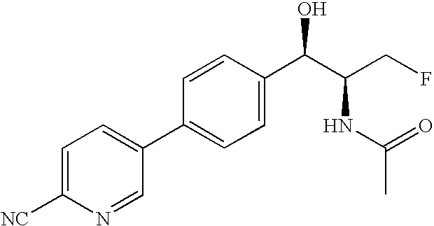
C1(C2=CC=C(C(C(CF)NC(C)=O)O)C=C2)=CC=C([NC])N=C1
